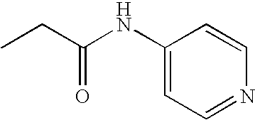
CCC(NC1=CC=NC=C1)=O
